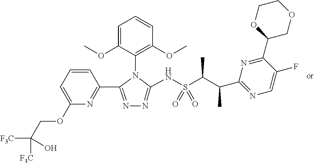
N1=C(C2=NC(OCC([F3C])([F3C])O)=CC=C2)N(C2=C(OC)C=CC=C2OC)C(NS(C(C)C(C)C2=NC=C(F)C(C3COCCO3)=N2)(=O)=O)=N1
